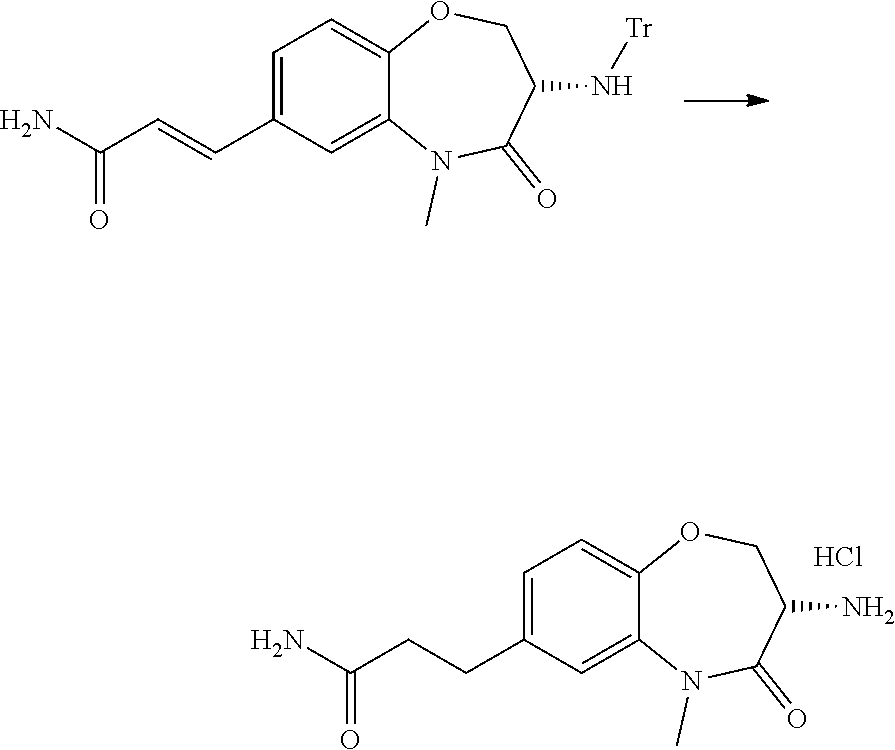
C1=C2OCC(N[Tr])C(=O)N(C)C2=CC(C=CC(N)=O)=C1.C1=C2OCC(N)C(=O)N(C)C2=CC(CCC(N)=O)=C1.Cl
